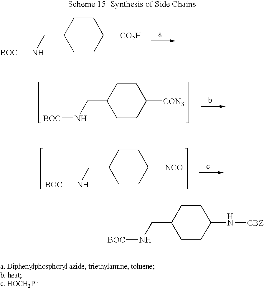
C1(CN[BOC])CCC([CO2H])CC1.C1(CN[BOC])CCC([CON3])CC1.C1(CN[BOC])CCC([NCO])CC1.C1(CN[BOC])CCC(N[CBZ])CC1
